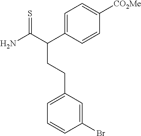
C1=C(C(C(N)=S)CCC2=CC=CC(Br)=C2)C=CC([CO2Me])=C1
